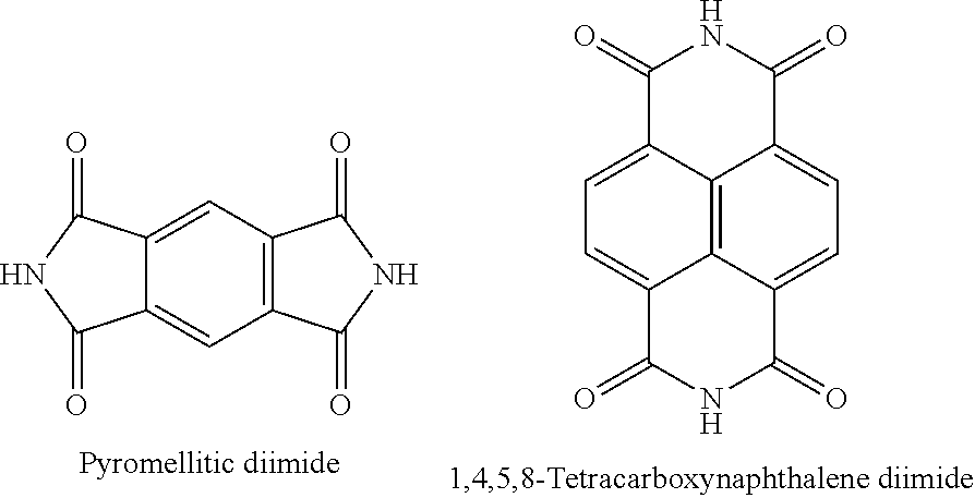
C12=C(C(=O)NC1=O)C=C1C(=C2)C(=O)NC1=O.C12=C3C4=CC=C1C(=O)NC(=O)C2=CC=C3C(=O)NC4=O
